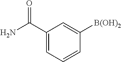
C1(C(N)=O)=CC=CC([B(OH)2])=C1
